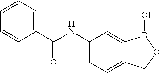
C1=C(NC(C2=CC=CC=C2)=O)C=C2C(=C1)COB2O
